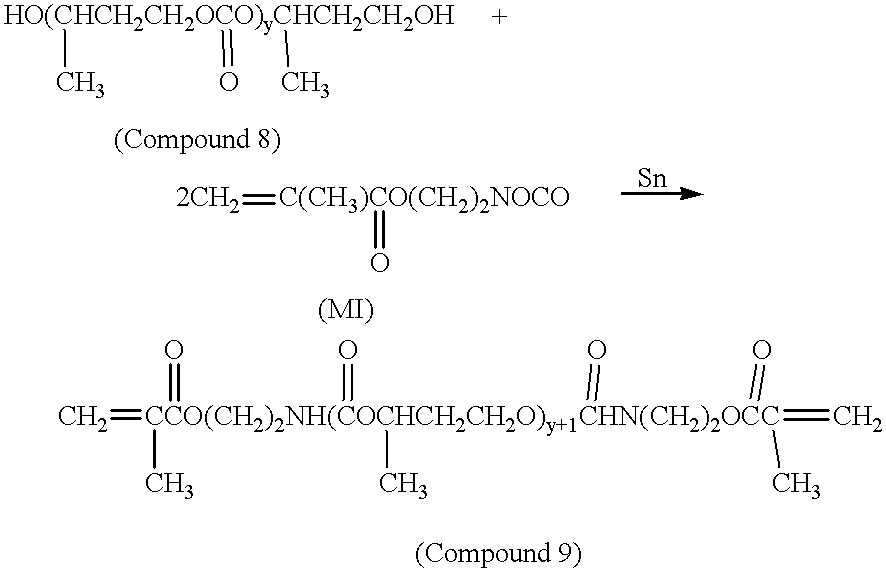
[HO(CHCH2CH2OCO)yCHCH2CH2OH](C)(=O)C.[2CH2]=[C(CH3)CO(CH2)2NOCO]=O.C=[CCO(CH2)2NH(COCHCH2CH2O)y+1CHN(CH2)2OCC](=O)(C)(=O)(=O)(C)(=C)(C)=O
